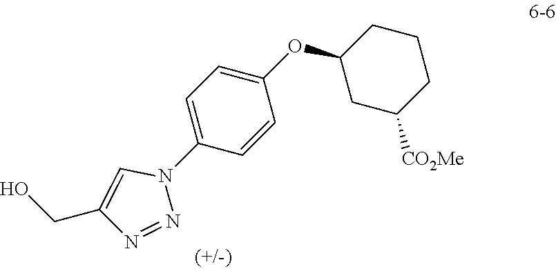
C1(OC2CC([CO2Me])CCC2)=CC=C(N2C=C(CO)N=N2)C=C1
